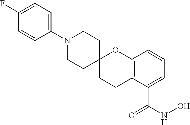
C1CC2=C(OC13CCN(C1=CC=C(F)C=C1)CC3)C=CC=C2C(NO)=O
